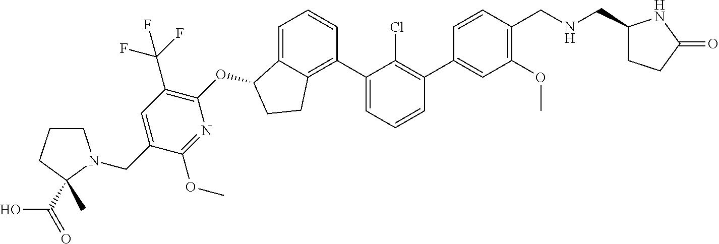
O(C1C2=CC=CC(C3=CC=CC(C4=CC(OC)=C(CNCC5CCC(=O)N5)C=C4)=C3Cl)=C2CC1)C1=C(C(F)(F)F)C=C(CN2CCCC2(C(=O)O)C)C(OC)=N1
